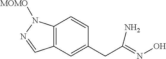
C12=C(C=C(CC(=NO)N)C=C1)C=NN2[MOMO]
